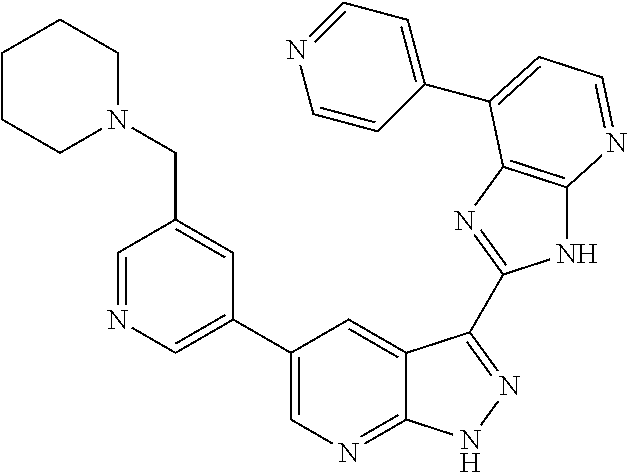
C1=NC=C(C2=CN=C3C(=C2)C(C2=NC4=C(N2)N=CC=C4C2=CC=NC=C2)=NN3)C=C1CN1CCCCC1
